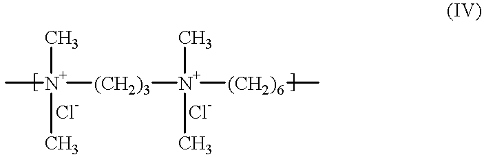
C[N+]([(CH2)3][N+]([(CH2)6]C)(C)C)(C)C
